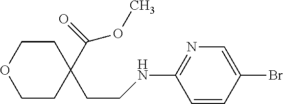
O1CCC(CCNC2=NC=C(Br)C=C2)(C(OC)=O)CC1
